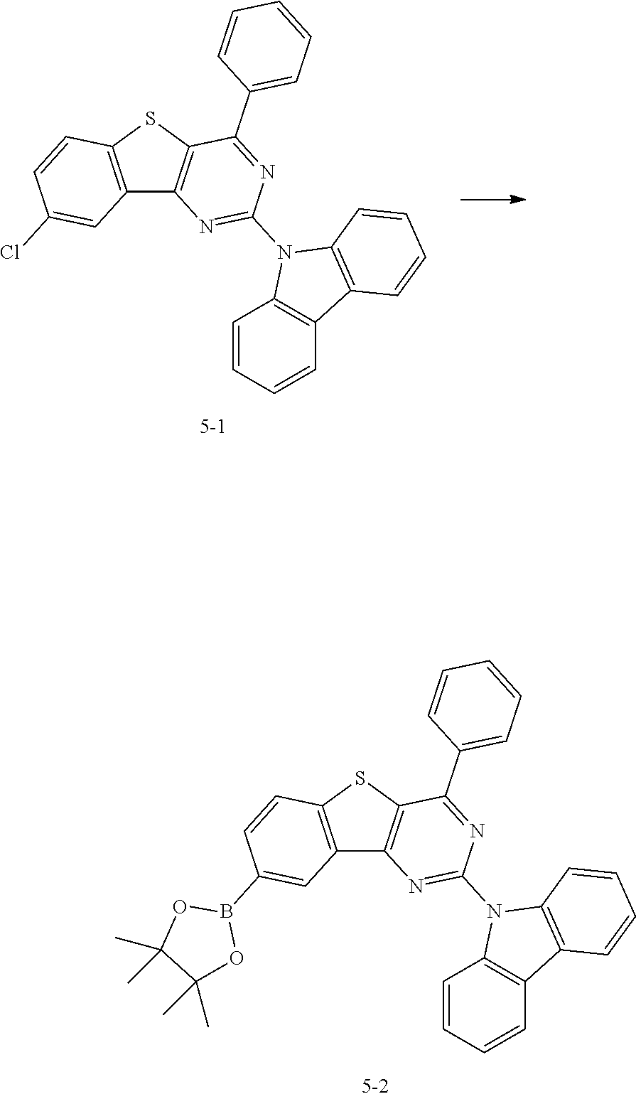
C12=C(SC3=C1N=C(N1C4=C(C5=C1C=CC=C5)C=CC=C4)N=C3C1=CC=CC=C1)C=CC(B1OC(C)(C)C(C)(C)O1)=C2.C12=C(SC3=C1N=C(N1C4=C(C5=C1C=CC=C5)C=CC=C4)N=C3C1=CC=CC=C1)C=CC(Cl)=C2
